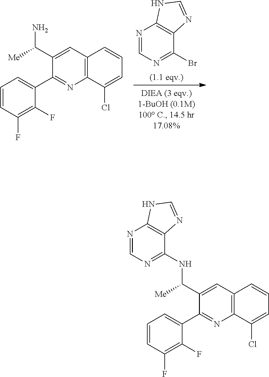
N1=CN=C(Br)C2=C1NC=N2.C(C1=CC2=C(N=C1C1=CC=CC(F)=C1F)C(Cl)=CC=C2)([Me])N.C(C1=CC2=C(N=C1C1=CC=CC(F)=C1F)C(Cl)=CC=C2)([Me])NC1=NC=NC2=C1N=CN2
